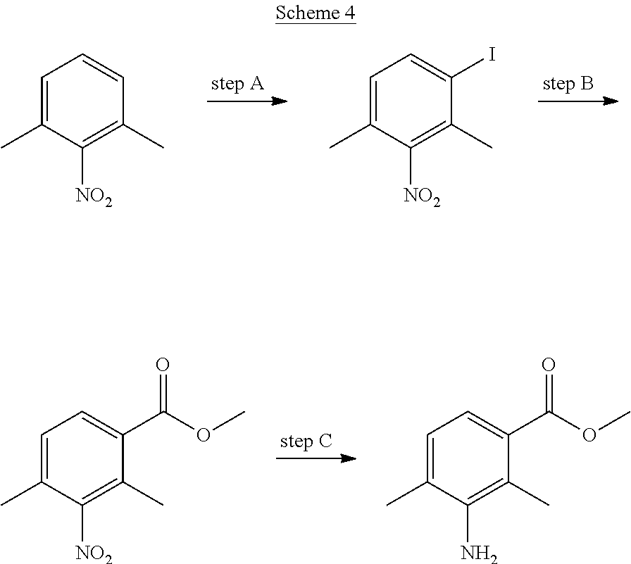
C1=C(C)C([NO2])=C(C)C=C1.C1=C(C)C([NO2])=C(C)C(I)=C1.C1=C(C)C([NO2])=C(C)C(C(OC)=O)=C1.C1=C(C)C(N)=C(C)C(C(OC)=O)=C1
